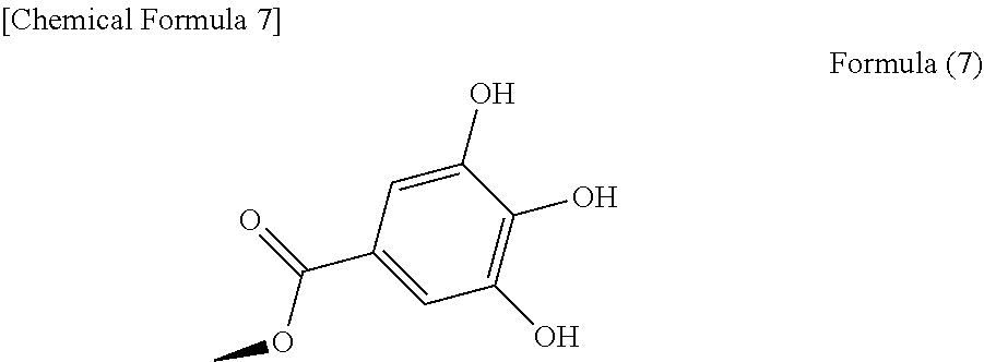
C1(O)=CC(C(=O)OC)=CC(O)=C1O
